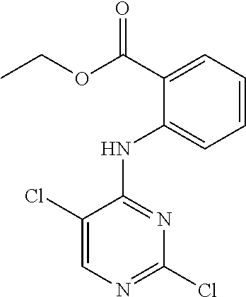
C1=CC=C(C(OCC)=O)C(NC2=NC(Cl)=NC=C2Cl)=C1
